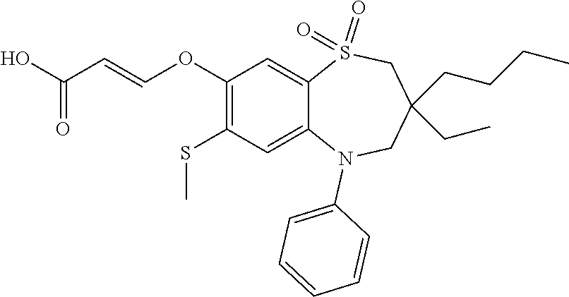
C1=CC=C(N2C3=CC(SC)=C(OC=CC(=O)O)C=C3S(=O)(=O)CC(CCCC)(CC)C2)C=C1
